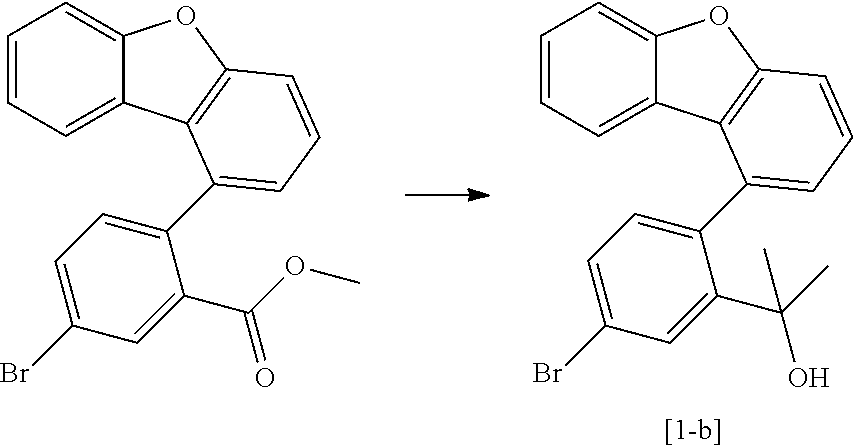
C1=CC=C2C(=C1)OC1=C2C(C2=CC=C(Br)C=C2C(=O)OC)=CC=C1.C1=CC=C2C(=C1)OC1=C2C(C2=CC=C(Br)C=C2C(O)(C)C)=CC=C1
